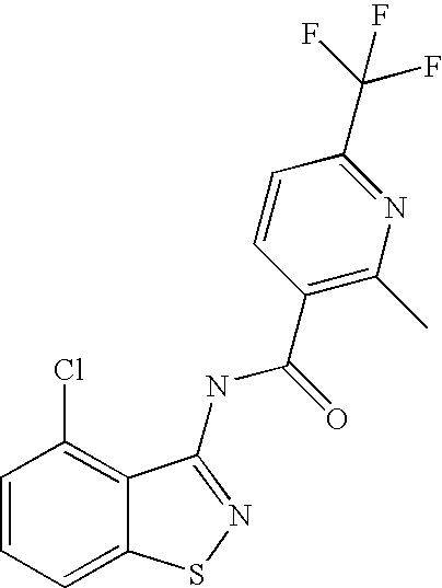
C1=CC=C2C(=C1Cl)C(NC(=O)C1=C(C)N=C(C(F)(F)F)C=C1)=NS2
